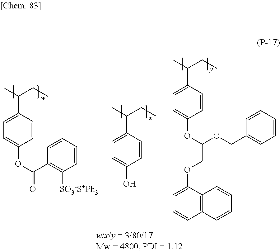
C(CC)(C)C1=CC=C(OC(COC2=CC=CC3=C2C=CC=C3)OCC2=CC=CC=C2)C=C1.C(CC)(C)C1=CC=C(O)C=C1.C(CC)(C)C1=CC=C(OC(=O)C2=C([SO3-S+Ph3])C=CC=C2)C=C1
